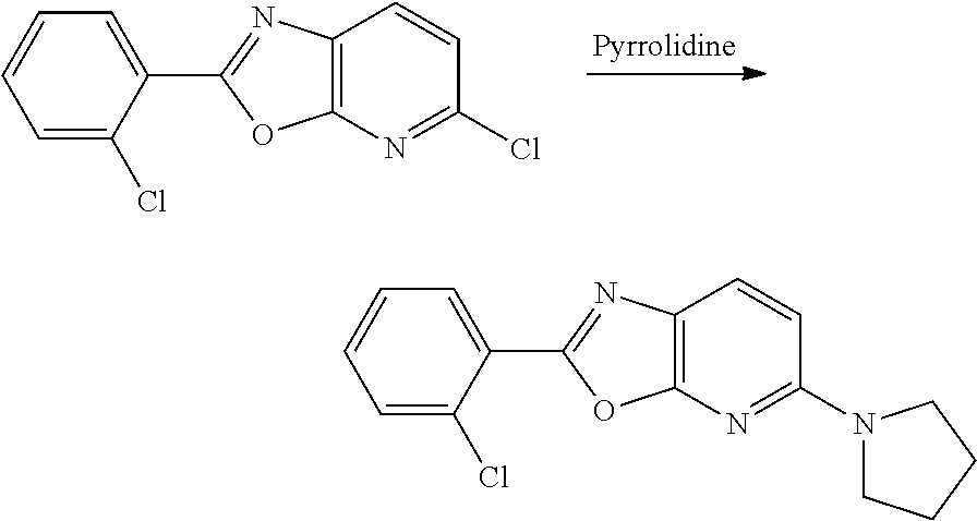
C12=C(N=C(Cl)C=C1)OC(C1=CC=CC=C1Cl)=N2.C12=C(N=C(N3CCCC3)C=C1)OC(C1=CC=CC=C1Cl)=N2
